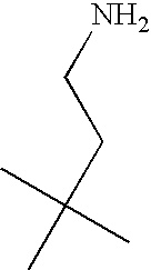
CC(C)(CCN)C
